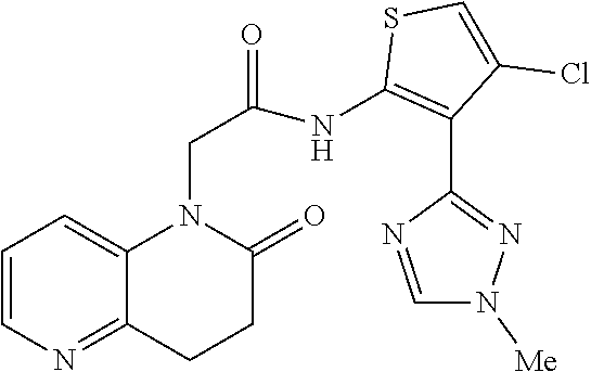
C1=CN=C2C(=C1)N(CC(NC1=C(C3=NN([Me])C=N3)C(Cl)=CS1)=O)C(=O)CC2
